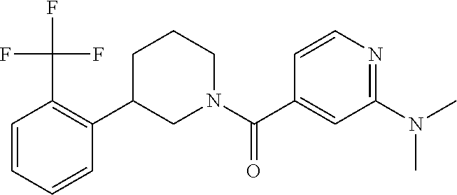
C1=CN=C(N(C)C)C=C1C(N1CCCC(C2=C(C(F)(F)F)C=CC=C2)C1)=O
